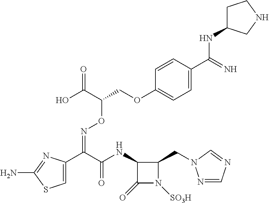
C1=C(C(C(NC2C(=O)N([SO3H])C2CN2N=CN=C2)=O)=NOC(COC2=CC=C(C(NC3CCNC3)=N)C=C2)C(O)=O)N=C(N)S1
